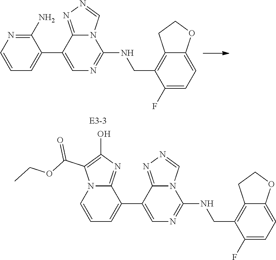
C1(C2=CC=CN=C2N)=CN=C(NCC2=C3C(=CC=C2F)OCC3)N2C1=NN=C2.C1(C2=CC=CN3C2=NC(O)=C3C(OCC)=O)=CN=C(NCC2=C3C(=CC=C2F)OCC3)N2C1=NN=C2
